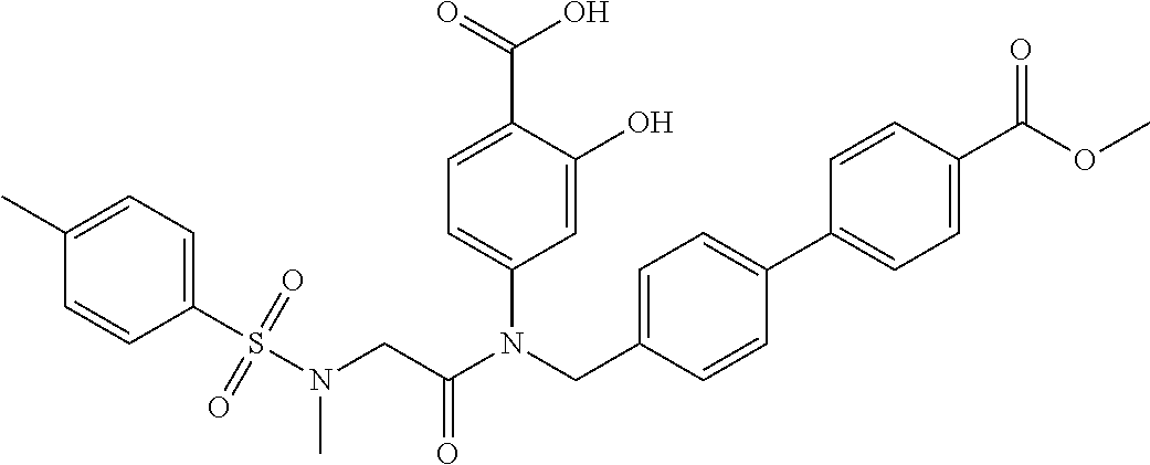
C1=C(O)C(C(=O)O)=CC=C1N(CC1=CC=C(C2=CC=C(C(OC)=O)C=C2)C=C1)C(CN(S(C1=CC=C(C)C=C1)(=O)=O)C)=O
